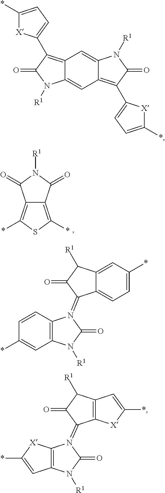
C12=C(*)SC(*)=C1C(=O)N([R1])C2=O.C12=C(C3=CC=C(*)[X]3)C(=O)N([R1])C1=CC1=C(C3=CC=C(*)[X]3)C(=O)N([R1])C1=C2.C1=CC2=C(C=C1*)N([R1])C(=O)N2=C1C2=CC=C(*)C=C2C([R1])C1=O.C12=C(N(=C3C4=C(C([R1])C3=O)C=C(*)[X]4)C(=O)N1[R1])[X]C(*)=C2
